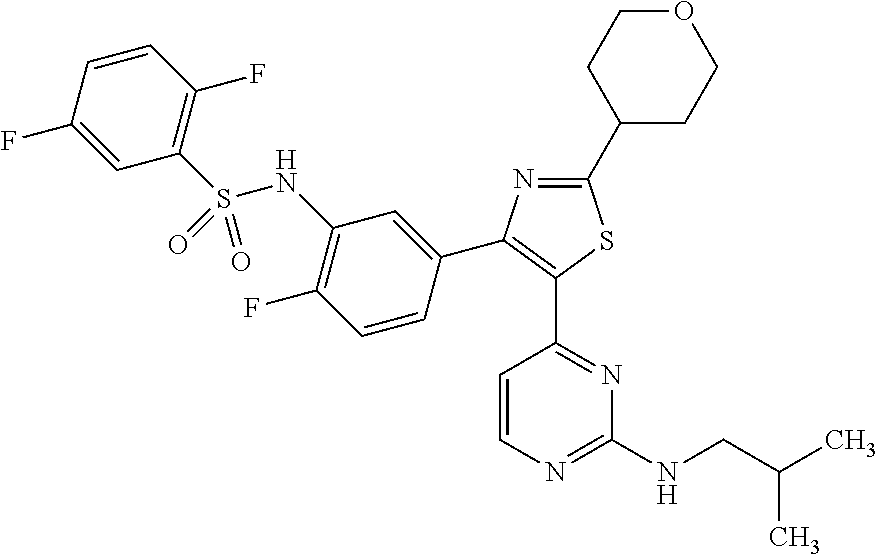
C1(C2CCOCC2)=NC(C2=CC(NS(C3=C(F)C=CC(F)=C3)(=O)=O)=C(F)C=C2)=C(C2=NC(NCC(C)C)=NC=C2)S1
